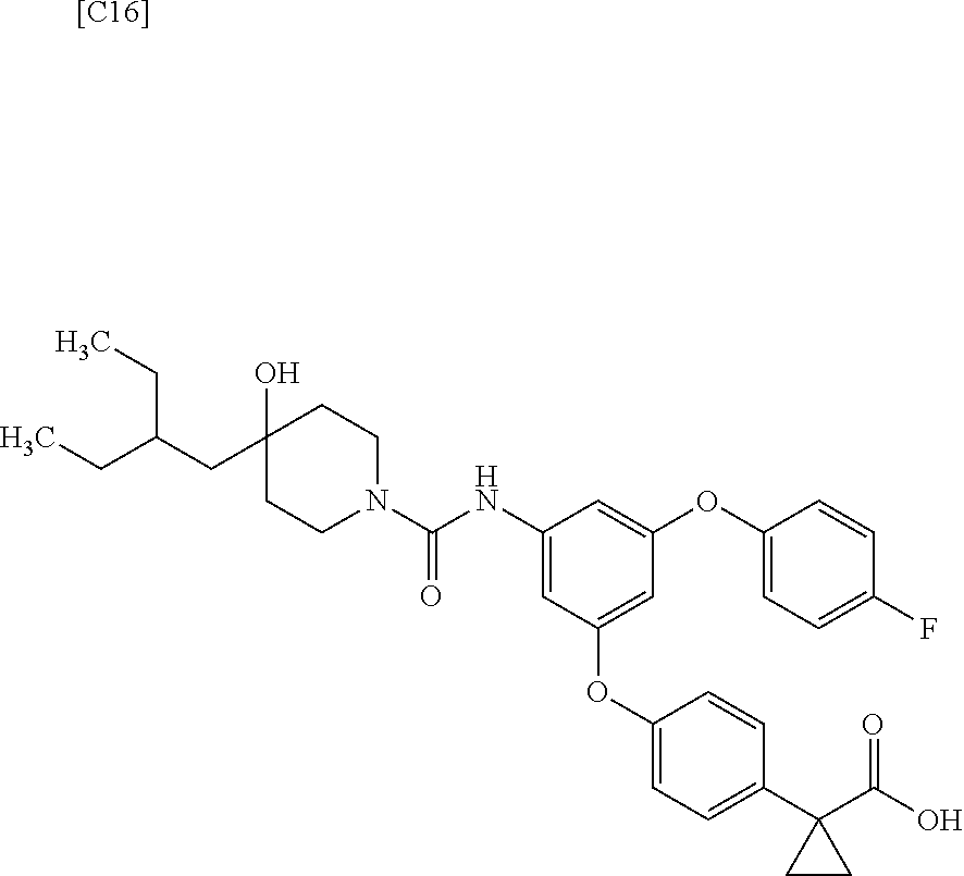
[[C16]].C1(O)(CC(CC)CC)CCN(C(NC2=CC(OC3=CC=C(C4(C(O)=O)CC4)C=C3)=CC(OC3=CC=C(F)C=C3)=C2)=O)CC1
